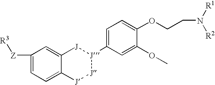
C1([Z][R3])=CC=C2C(=C1)[J][J](C1=CC=C(OCCN([R1])[R2])C(OC)=C1)[J][J]2
